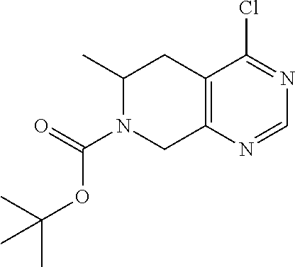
C(N1C(C)CC2=C(C1)N=CN=C2Cl)(=O)OC(C)(C)C
